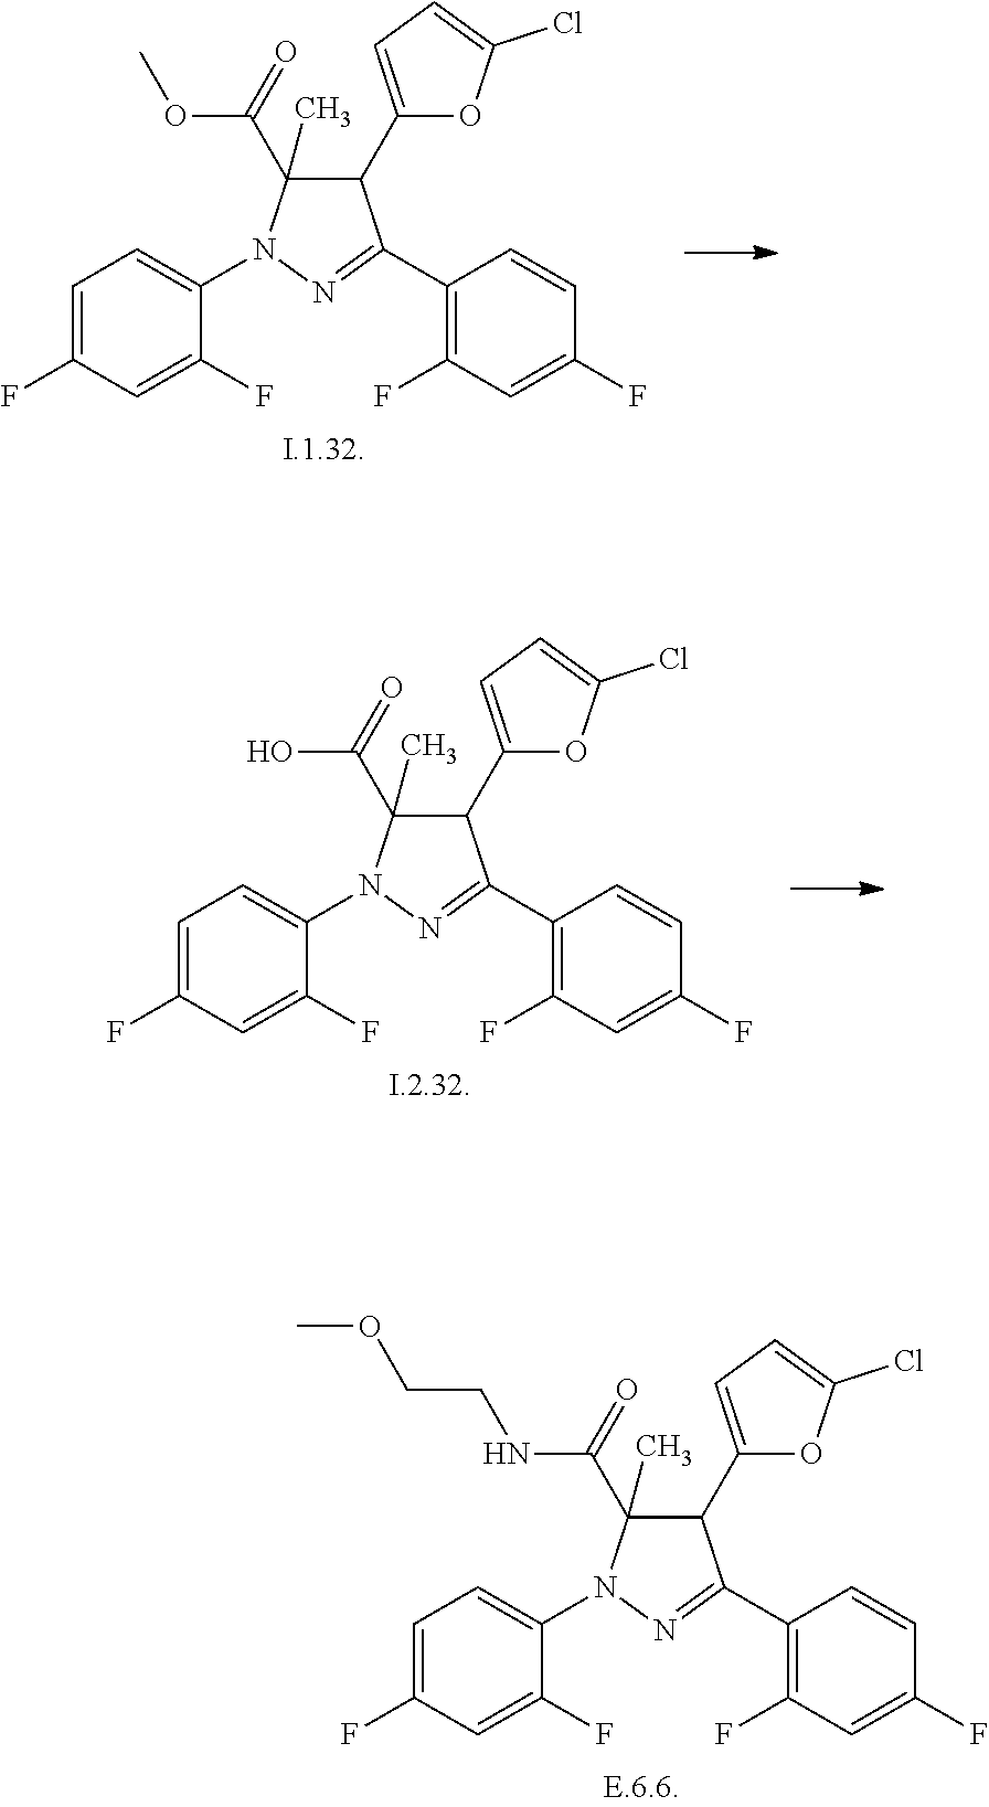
C1(F)=CC(F)=C(C2=NN(C3=CC=C(F)C=C3F)C(C(=O)OC)(C)C2C2=CC=C(Cl)O2)C=C1.C1(F)=CC(F)=C(C2=NN(C3=CC=C(F)C=C3F)C(C(=O)O)(C)C2C2=CC=C(Cl)O2)C=C1.C1(F)=CC(F)=C(C2=NN(C3=CC=C(F)C=C3F)C(C(=O)NCCOC)(C)C2C2=CC=C(Cl)O2)C=C1
